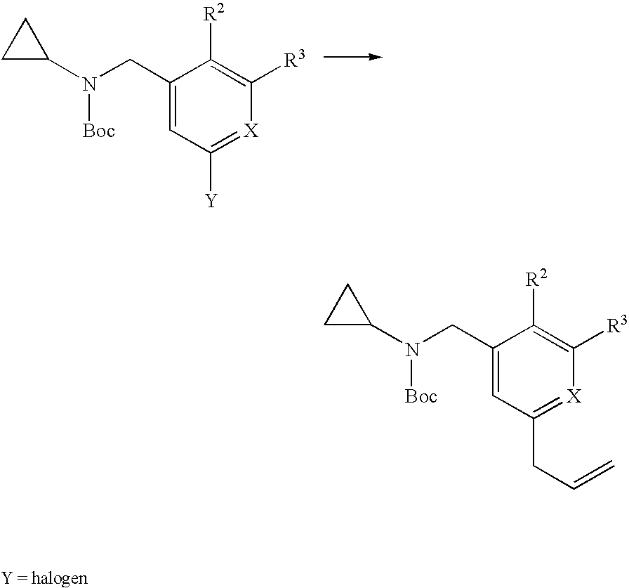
C1(CN(C2CC2)[Boc])=CC([Y])=[X]C([R3])=C1[R2].C1(CN(C2CC2)[Boc])=CC(CC=C)=[X]C([R3])=C1[R2]
